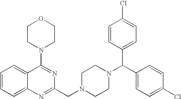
C12=CC=CC=C1C(N1CCOCC1)=NC(CN1CCN(C(C3=CC=C(Cl)C=C3)C3=CC=C(Cl)C=C3)CC1)=N2
